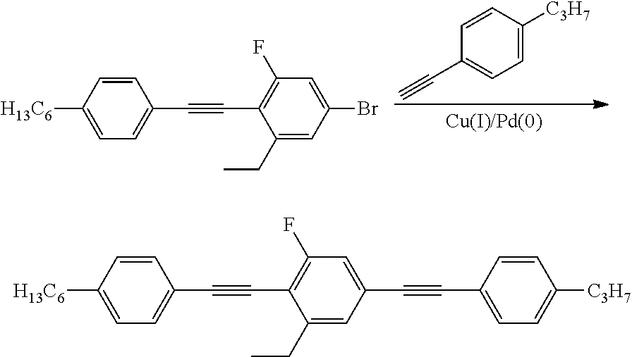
C1=C([C3H7])C=CC(C#C)=C1.C1(CC)=CC(Br)=CC(F)=C1C#CC1=CC=C([H13C6])C=C1.C1(F)=C(C#CC2=CC=C([H13C6])C=C2)C(CC)=CC(C#CC2=CC=C([C3H7])C=C2)=C1
